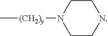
C[(CH2)y]N1CCNCC1
